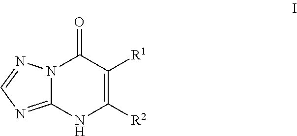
N12C(=NC=N1)NC([R2])=C([R1])C2=O
